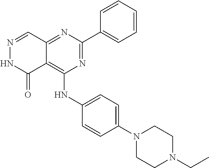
C12=NC(C3=CC=CC=C3)=NC(NC3=CC=C(N4CCN(CC)CC4)C=C3)=C1C(=O)NN=C2
